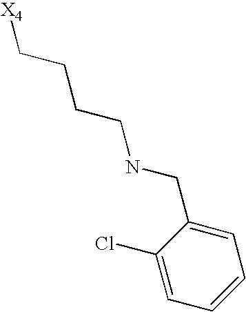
[X4]CCCCNCC1=CC=CC=C1Cl
